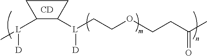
[CD].C1([L]([D])C)C([L](CCOCCC(C)=O)[D])CC1
